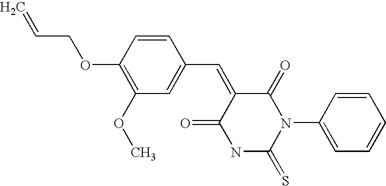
C=CCOC1=C(OC)C=C(C=C2C(=O)N(C3=CC=CC=C3)C(=S)NC2=O)C=C1
